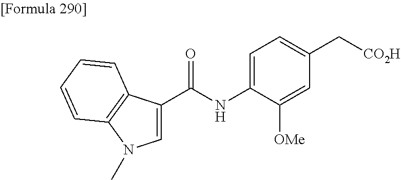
C1=C(C(=O)NC2=CC=C(C[CO2H])C=C2[OMe])C2=C(N1C)C=CC=C2
